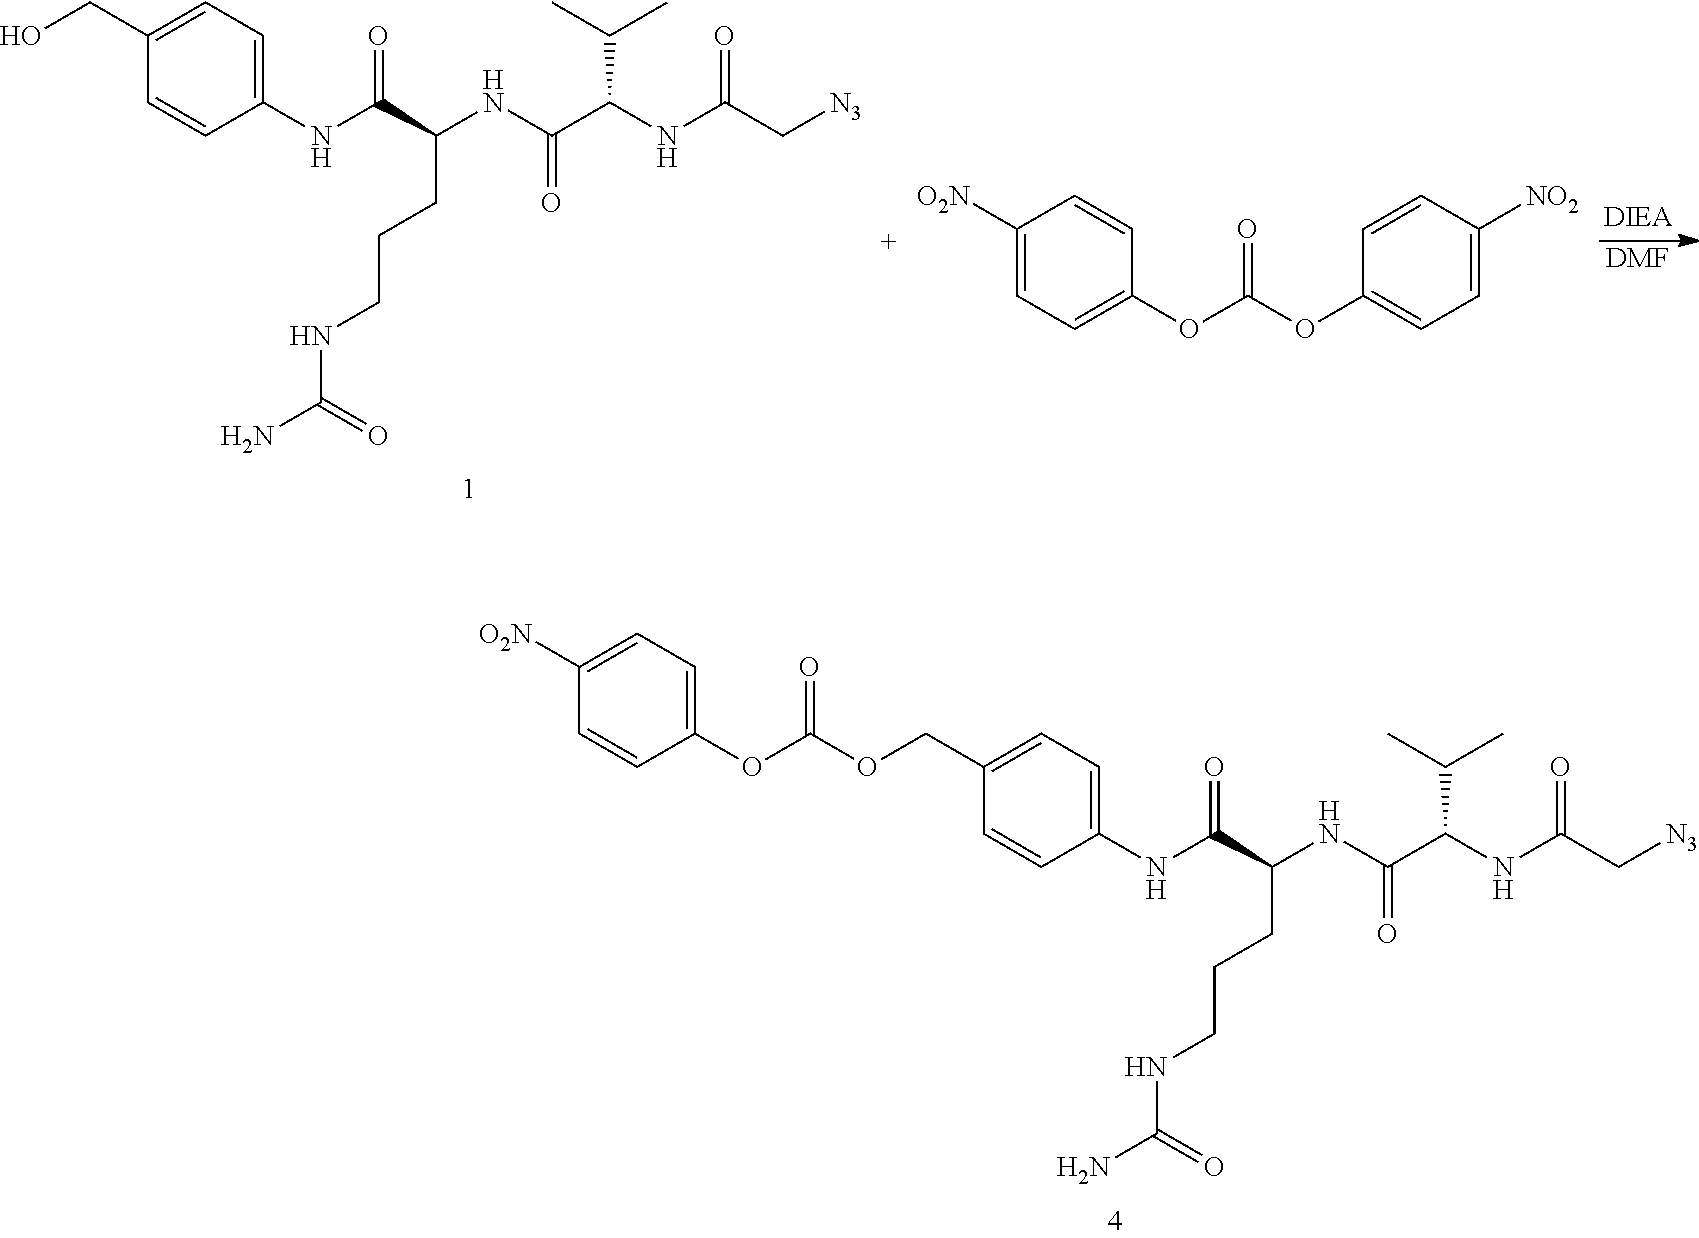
N(C(C(NC(C(NC(C[N3])=O)C(C)C)=O)CCCNC(N)=O)=O)C1=CC=C(COC(OC2=CC=C([O2N])C=C2)=O)C=C1.[DMF].C1([O2N])=CC=C(OC(OC2=CC=C([NO2])C=C2)=O)C=C1.N(C(C(NC(C(NC(C[N3])=O)C(C)C)=O)CCCNC(N)=O)=O)C1=CC=C(CO)C=C1
